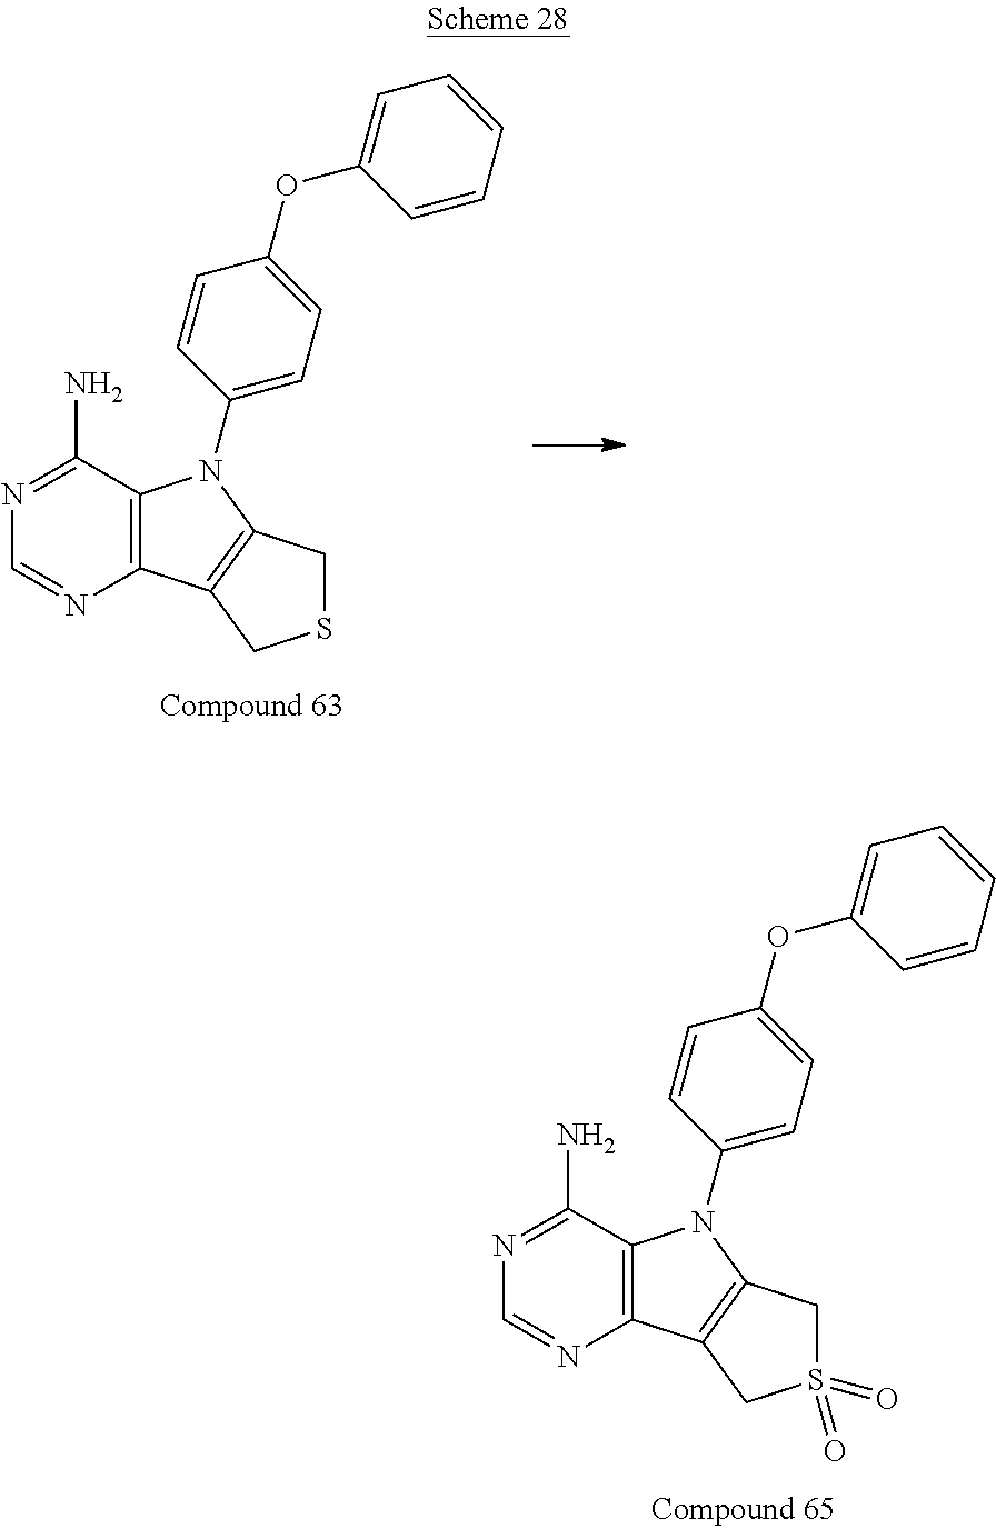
N1=C(N)C2=C(N=C1)C1=C(CSC1)N2C1=CC=C(OC2=CC=CC=C2)C=C1.N1=C(N)C2=C(N=C1)C1=C(CS(=O)(=O)C1)N2C1=CC=C(OC2=CC=CC=C2)C=C1
